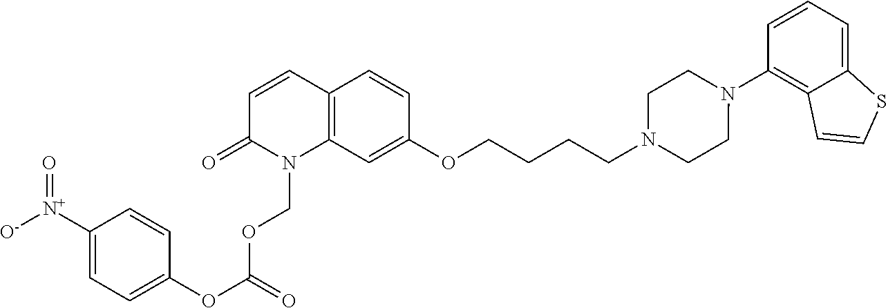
C1=CC2=C(C=C(OCCCCN3CCN(C4=C5C(=CC=C4)SC=C5)CC3)C=C2)N(COC(OC2=CC=C([N+]([O-])=O)C=C2)=O)C1=O
